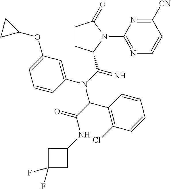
C1([CN])=NC(N2C(=O)CCC2C(N(C2=CC(OC3CC3)=CC=C2)C(C(=O)NC2CC(F)(F)C2)C2=C(Cl)C=CC=C2)=N)=NC=C1
